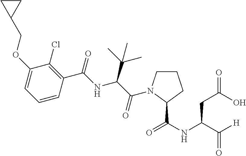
C1(OCC2CC2)=CC=CC(C(=O)NC(C(C)(C)C)C(=O)N2CCCC2C(NC(C([H])=O)CC(=O)O)=O)=C1Cl
